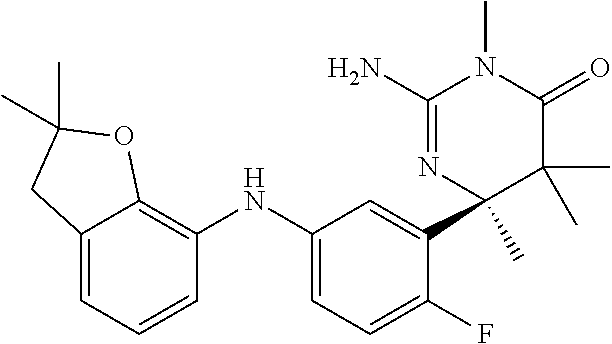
C1(NC2=C3C(=CC=C2)CC(C)(C)O3)=CC=C(F)C(C2(C)N=C(N)N(C)C(=O)C2(C)C)=C1
